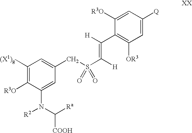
C1([(X1)g])=C([R3O])C(N(C([Ra])[COOH])[R2])=CC(CS(C([H])=C([H])C2=C([OR3])C=C([Q])C=C2[R3O])(=O)=O)=C1
